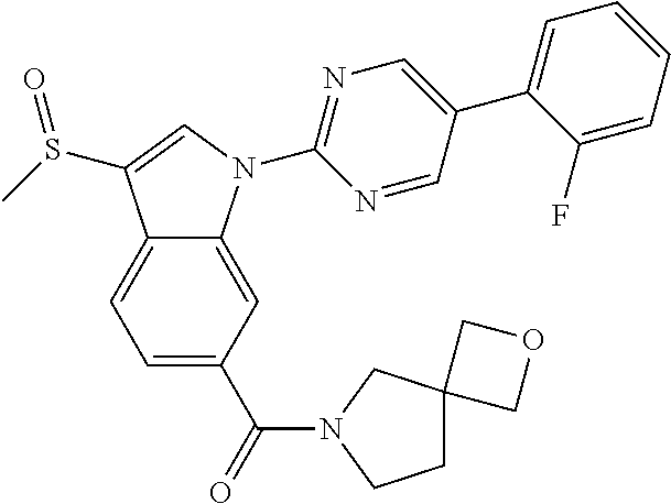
C12=CC=C(C(=O)N3CC4(CC3)COC4)C=C1N(C1=NC=C(C3=CC=CC=C3F)C=N1)C=C2S(C)=O
